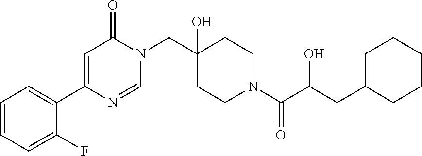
N1(CC2(O)CCN(C(=O)C(CC3CCCCC3)O)CC2)C(=O)C=C(C2=CC=CC=C2F)N=C1
